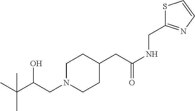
C(C(CN1CCC(CC(NCC2=NC=CS2)=O)CC1)O)(C)(C)C
